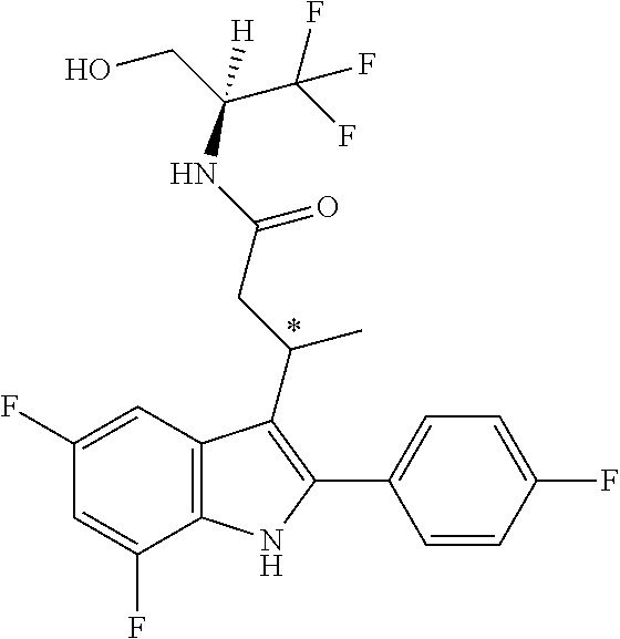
C1(F)=CC(F)=CC2=C1NC(C1=CC=C(F)C=C1)=C2C(CC(NC(CO)([H])C(F)(F)F)=O)C
